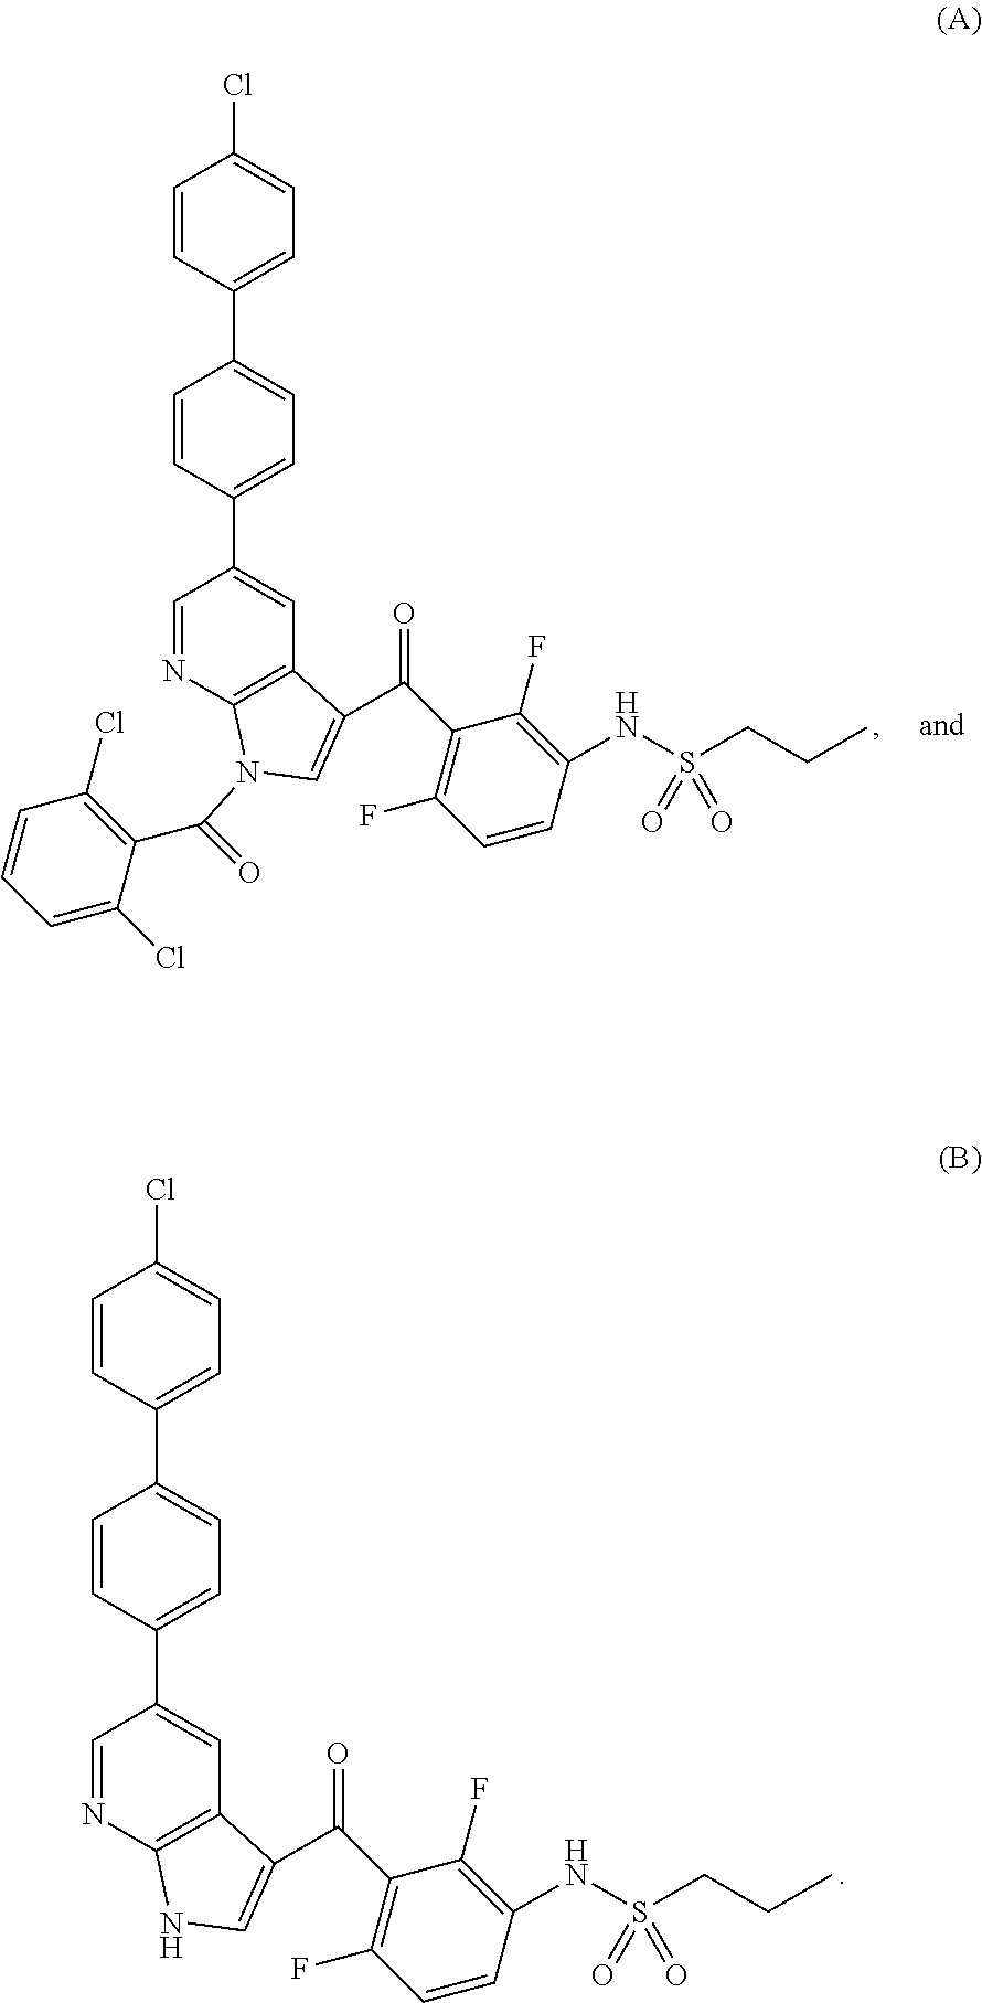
C(C1=C(F)C=CC(NS(CCC)(=O)=O)=C1F)(=O)C1=CNC2=C1C=C(C1=CC=C(C3=CC=C(Cl)C=C3)C=C1)C=N2.C(C1=C(F)C=CC(NS(CCC)(=O)=O)=C1F)(=O)C1=CN(C(C2=C(Cl)C=CC=C2Cl)=O)C2=C1C=C(C1=CC=C(C3=CC=C(Cl)C=C3)C=C1)C=N2
